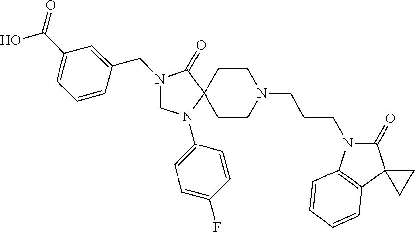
N1(CC2=CC(C(O)=O)=CC=C2)CN(C2=CC=C(F)C=C2)C2(C1=O)CCN(CCCN1C(=O)C3(C4=C1C=CC=C4)CC3)CC2
